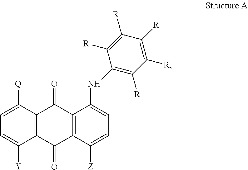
C12=C(C([Z])=CC=C1NC1=C([R])C([R])=C([R])C([R])=C1[R])C(=O)C1=C(C2=O)C([Q])=CC=C1[Y]
